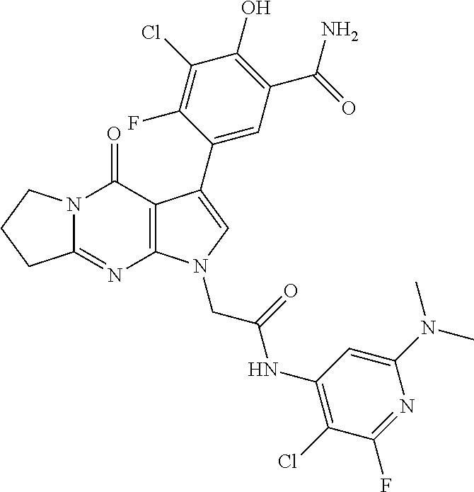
C12=NC3=C(C(=O)N1CCC2)C(C1=CC(C(N)=O)=C(O)C(Cl)=C1F)=CN3CC(NC1=C(Cl)C(F)=NC(N(C)C)=C1)=O
